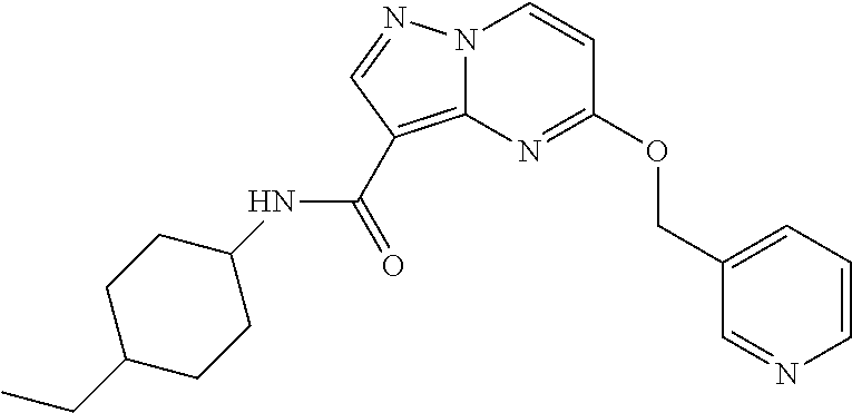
C1=CN=CC(COC2=NC3=C(C(NC4CCC(CC)CC4)=O)C=NN3C=C2)=C1
